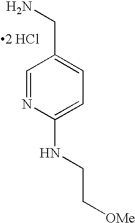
N(C1=CC=C(CN)C=N1)CC[OMe].[2 HCl]
